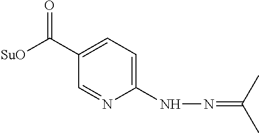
C1(NN=C(C)C)=CC=C(C([SuO])=O)C=N1
